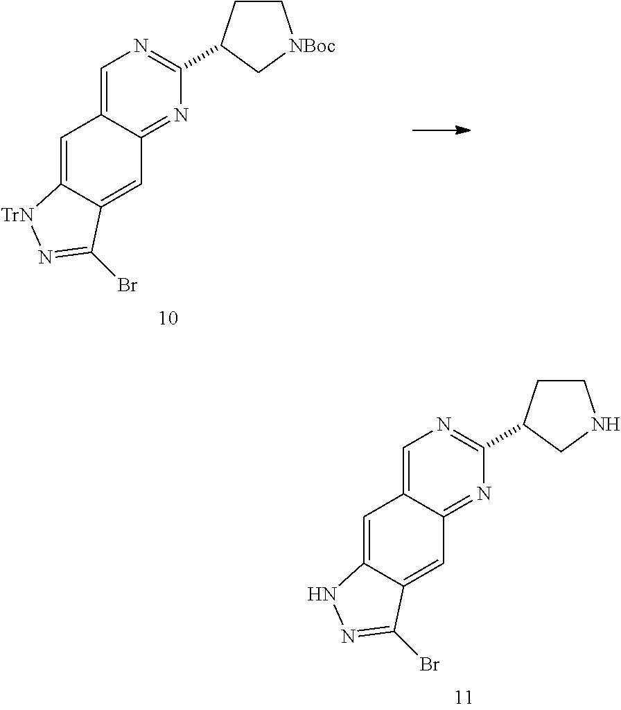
C1=C2C(=CC3=NC(C4CC[NBoc]C4)=NC=C13)C(Br)=N[TrN]2.C1=C2C(=CC3=NC(C4CCNC4)=NC=C13)C(Br)=NN2
